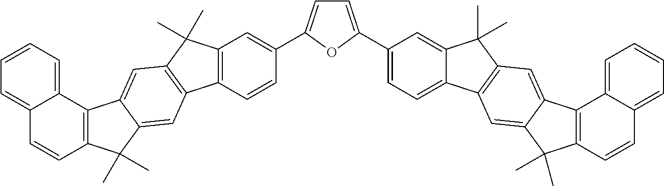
C12=C(C=CC(C3=CC=C(C4=CC=C5C(=C4)C(C)(C)C4=C5C=C5C(=C4)C4=C(C5(C)C)C=CC5=CC=CC=C45)O3)=C1)C1=C(C2(C)C)C=C2C(=C1)C(C)(C)C1=C2C2=CC=CC=C2C=C1
